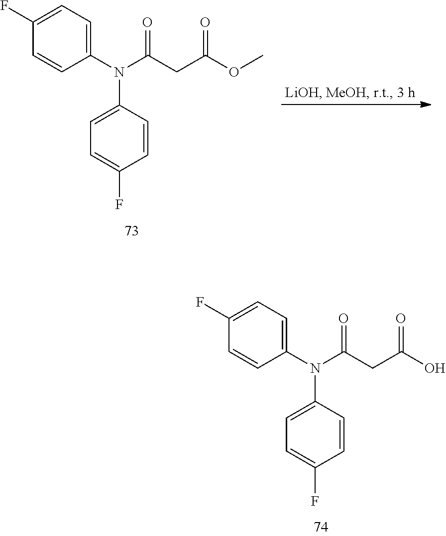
C(C(N(C1=CC=C(F)C=C1)C1=CC=C(F)C=C1)=O)C(=O)O.C(C(N(C1=CC=C(F)C=C1)C1=CC=C(F)C=C1)=O)C(=O)OC
